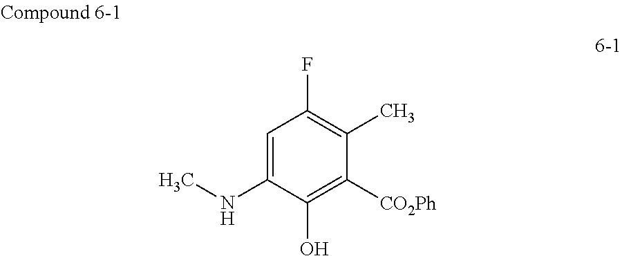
C1=C(NC)C(O)=C([CO2Ph])C(C)=C1F
